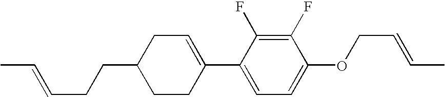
C1(F)=C(F)C(C2=CCC(CCC=CC)CC2)=CC=C1OCC=CC
